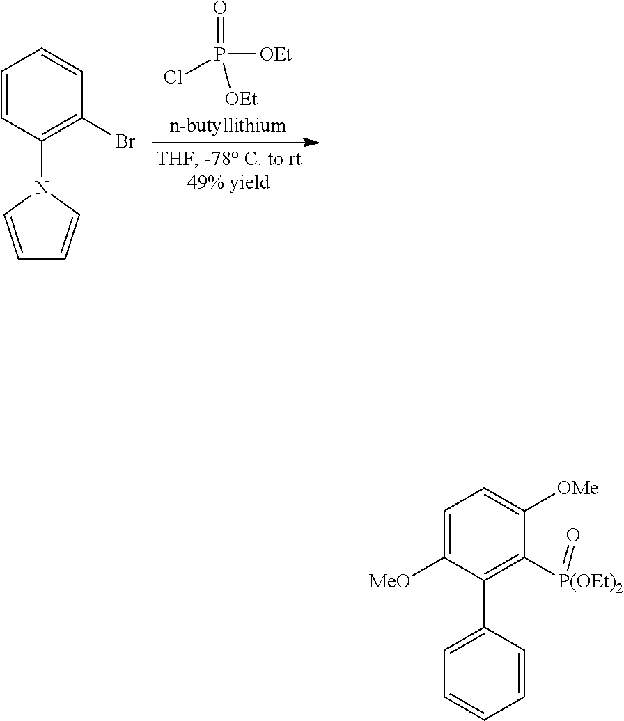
C1=CN(C2=C(Br)C=CC=C2)C=C1.P([OEt])(Cl)([OEt])=O.C1(C2=C([P(OEt)2]=O)C([OMe])=CC=C2[MeO])=CC=CC=C1
